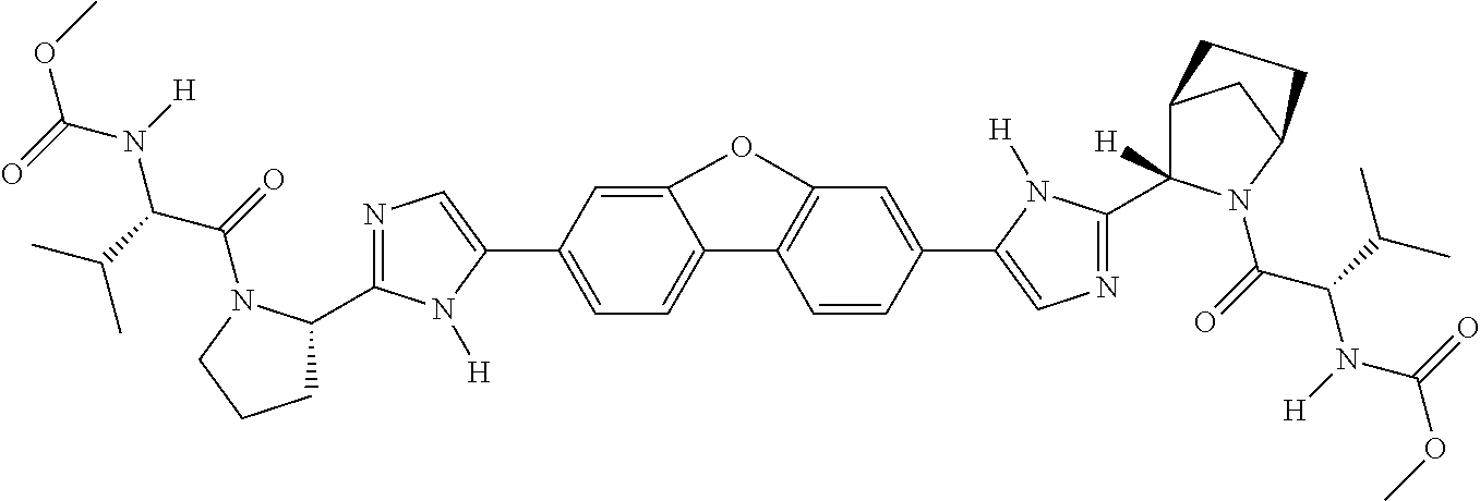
C1=C2C(=CC=C1C1=CN=C(C3CCCN3C(=O)C(C(C)C)N([H])C(=O)OC)N1[H])C1=C(C=C(C3=CN=C(C4([H])C5CC(N4C(=O)C(C(C)C)N([H])C(=O)OC)CC5)N3[H])C=C1)O2
